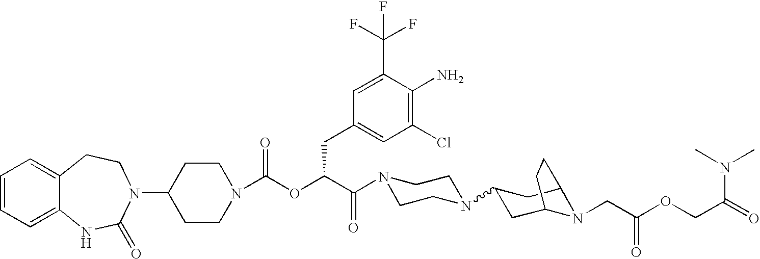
C1(N2C(=O)NC3=CC=CC=C3CC2)CCN(C(OC(C(N2CCN(C3CC4N(CC(OCC(N(C)C)=O)=O)C(C3)CC4)CC2)=O)CC2=CC(Cl)=C(N)C(C(F)(F)F)=C2)=O)CC1
